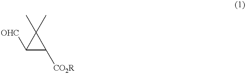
C1([OHC])C([CO2R])C1(C)C
